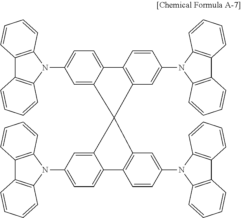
C1=C2C(=CC=C1N1C3=C(C4=C1C=CC=C4)C=CC=C3)C1=C(C=C(N3C4=C(C5=C3C=CC=C5)C=CC=C4)C=C1)C21C2=CC(N3C4=C(C5=C3C=CC=C5)C=CC=C4)=CC=C2C2=C1C=C(N1C3=C(C4=C1C=CC=C4)C=CC=C3)C=C2
